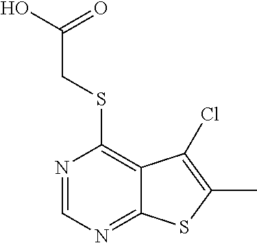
N1=CN=C2C(=C1SCC(O)=O)C(Cl)=C(C)S2
